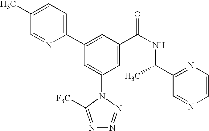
C1(C2=CC(C(NC(C)C3=NC=CN=C3)=O)=CC(N3C([F3C])=NN=N3)=C2)=CC=C(C)C=N1
